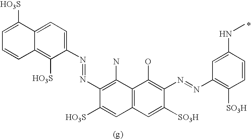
C12=CC=C(N=NC3=C(N)C4=C(C=C3[HO3S])C=C([SO3H])C(N=NC3=C([SO3H])C=CC(NC)=C3)=C4O)C([HO3S])=C1C=CC=C2[HO3S]
